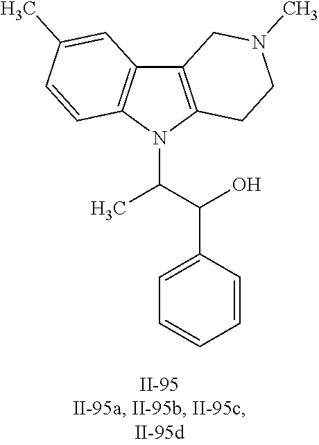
C12=C(N(C(C(O)C3=CC=CC=C3)C)C3=C1C=C(C)C=C3)CCN(C)C2
